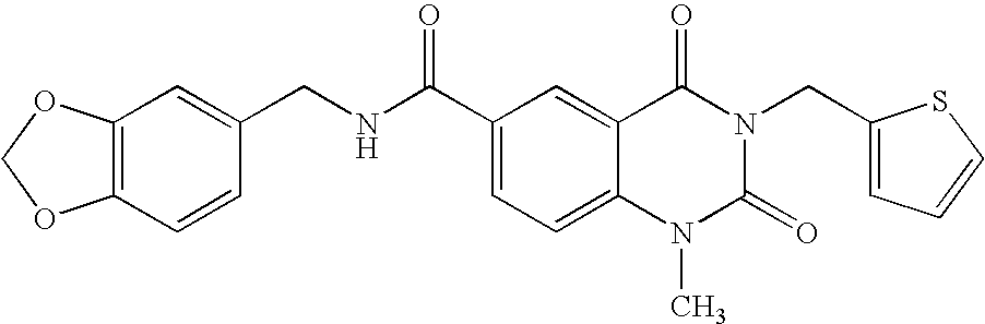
C12=C(C=CC(CNC(C3=CC=C4C(=C3)C(=O)N(CC3=CC=CS3)C(=O)N4C)=O)=C1)OCO2
